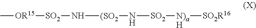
C[OR15][SO2]N[(SO2]N[SO2][N)aH][SO2R16]
